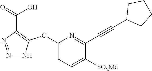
C1(OC2=C(C(=O)O)N=NN2)=CC=C([SO2Me])C(C#CC2CCCC2)=N1
